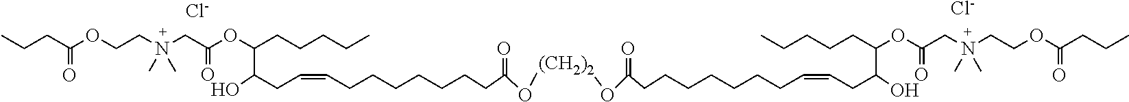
[Cl-].[Cl-].CCCC(OCCN(CC(OC(CCCCC)C(CC=CCCCCCCCC(=O)O[(CH2)2]OC(=O)CCCCCCCC=CCC(O)C(CCCCC)OC(CN(CCOC(=O)CCC)(C)C)=O)O)=O)(C)C)=O
